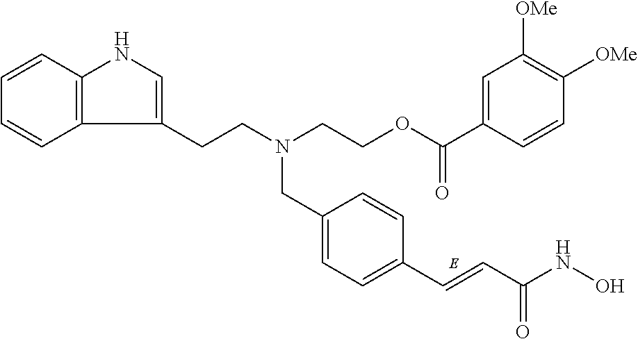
C1=CC2=C(C=C1)C(CCN(CC1=CC=C(C=CC(NO)=O)C=C1)CCOC(C1=CC([OMe])=C([OMe])C=C1)=O)=CN2
